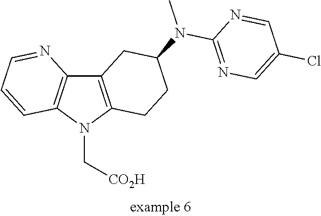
C12=C(N(C[CO2H])C3=C1CC(N(C)C1=NC=C(Cl)C=N1)CC3)C=CC=N2
